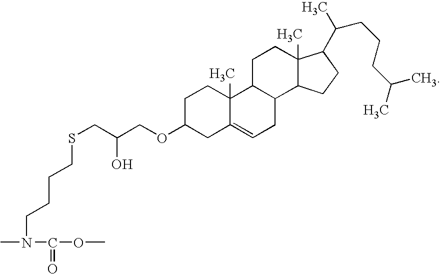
C1C(OCC(CSCCCCN(C)C(=O)OC)O)CC2=CCC3C(C2(C)C1)CCC1(C)C3CCC1C(C)CCCC(C)C
